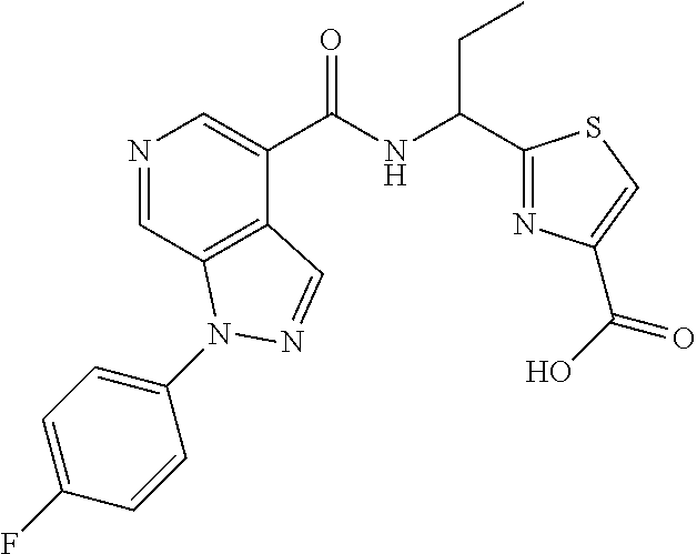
N1=CC2=C(C(C(NC(CC)C3=NC(C(O)=O)=CS3)=O)=C1)C=NN2C1=CC=C(F)C=C1
